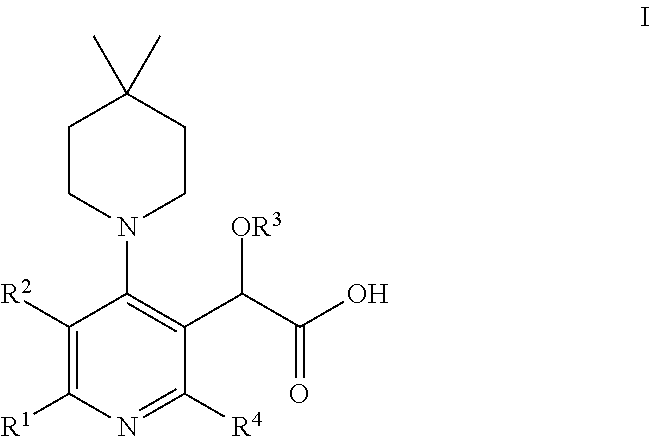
C1([R2])=C([R1])N=C([R4])C(C(C(O)=O)[OR3])=C1N1CCC(C)(C)CC1
